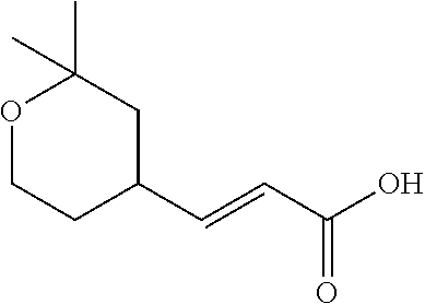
O1CCC(C=CC(O)=O)CC1(C)C
